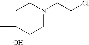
C1C(C)(O)CCN(CCCl)C1
